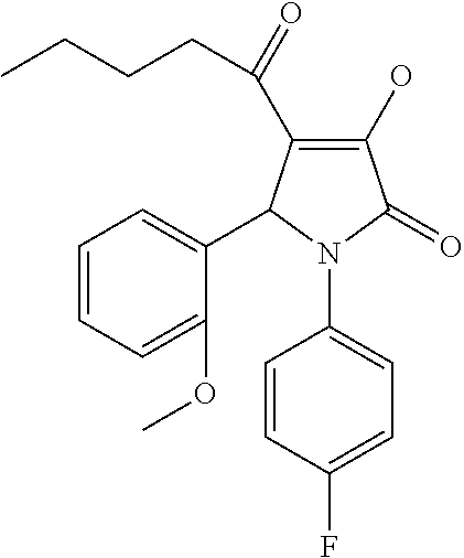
C1(O)=C(C(=O)CCCC)C(C2=CC=CC=C2OC)N(C2=CC=C(F)C=C2)C1=O
